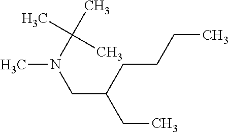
CN(C(C)(C)C)CC(CC)CCCC
